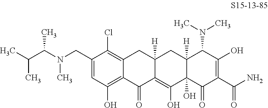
C12=C(Cl)C(CN(C(C(C)C)C)C)=CC(O)=C1C(=O)C1=C(O)C3(O)C([H])(CC1([H])C2)C(N(C)C)C(O)=C(C(N)=O)C3=O
